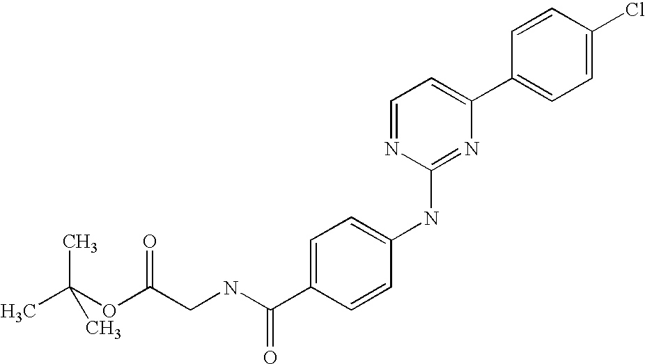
C1=CC(C2=CC=NC(NC3=CC=C(C(NCC(OC(C)(C)C)=O)=O)C=C3)=N2)=CC=C1Cl
